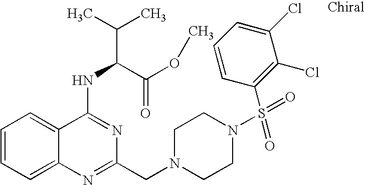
C1=CC=C2C(=C1)C(NC(C(=O)OC)C(C)C)=NC(CN1CCN(S(=O)(C3=C(Cl)C(Cl)=CC=C3)=O)CC1)=N2
